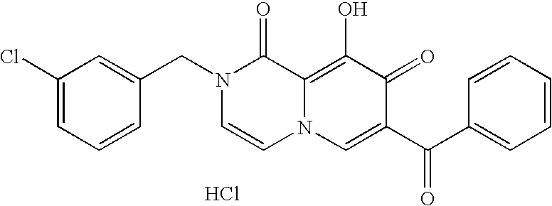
C1=C(CN2C=CN3C(=C(O)C(=O)C(C(=O)C4=CC=CC=C4)=C3)C2=O)C=CC=C1Cl.Cl
